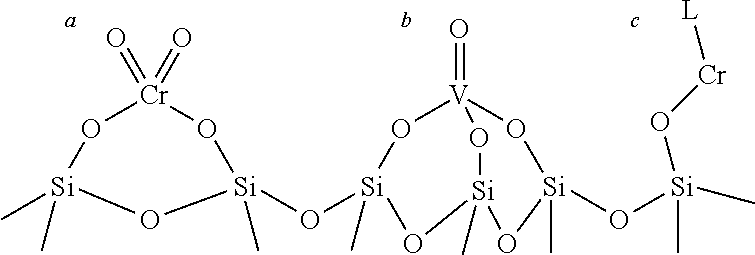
O1[Cr](=O)(=O)O[Si](O[Si]2(C)O[V]3(=O)O[Si](O[Si](C)(C)O[Cr][L])(C)O[Si](C)(O3)O2)(C)O[Si]1(C)C
